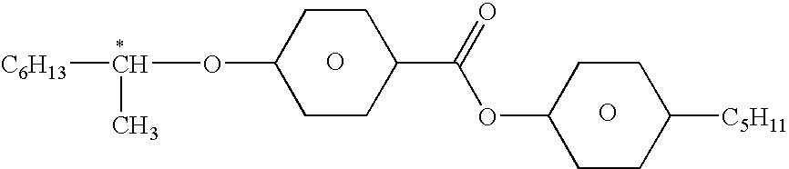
O.C1(OC([C6H13])C)CCC(C(=O)OC2CCC([C5H11])CC2)CC1.O
